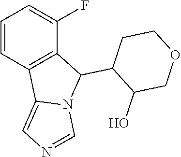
C1=CC2=C(C(C3CCOCC3O)N3C2=CN=C3)C(F)=C1
